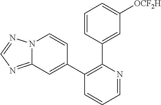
C1=CC(C2=C(C3=CC4=NC=NN4C=C3)C=CC=N2)=CC([OCF2H])=C1
